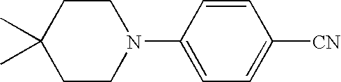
C1CN(C2=CC=C([CN])C=C2)CCC1(C)C
